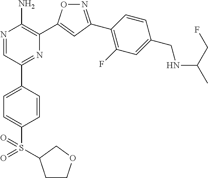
N1=C(C2=C(F)C=C(CNC(CF)C)C=C2)C=C(C2=C(N)N=CC(C3=CC=C(S(=O)(=O)C4CCOC4)C=C3)=N2)O1
